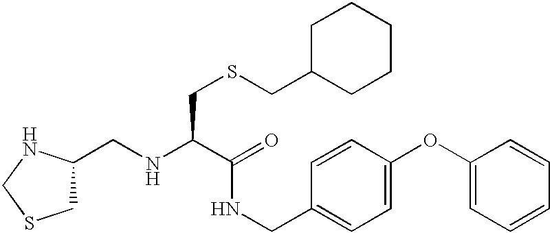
C1C(CNC(C(=O)NCC2=CC=C(OC3=CC=CC=C3)C=C2)CSCC2CCCCC2)NCS1
